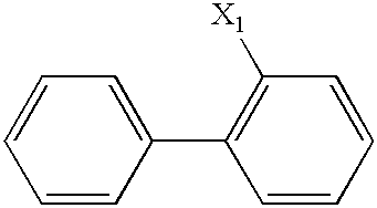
C1=CC(C2=C([X1])C=CC=C2)=CC=C1
